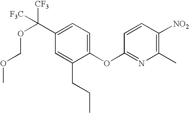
C1(OC2=NC(C)=C([NO2])C=C2)=CC=C(C(OCOC)([CF3])[F3C])C=C1CCC
